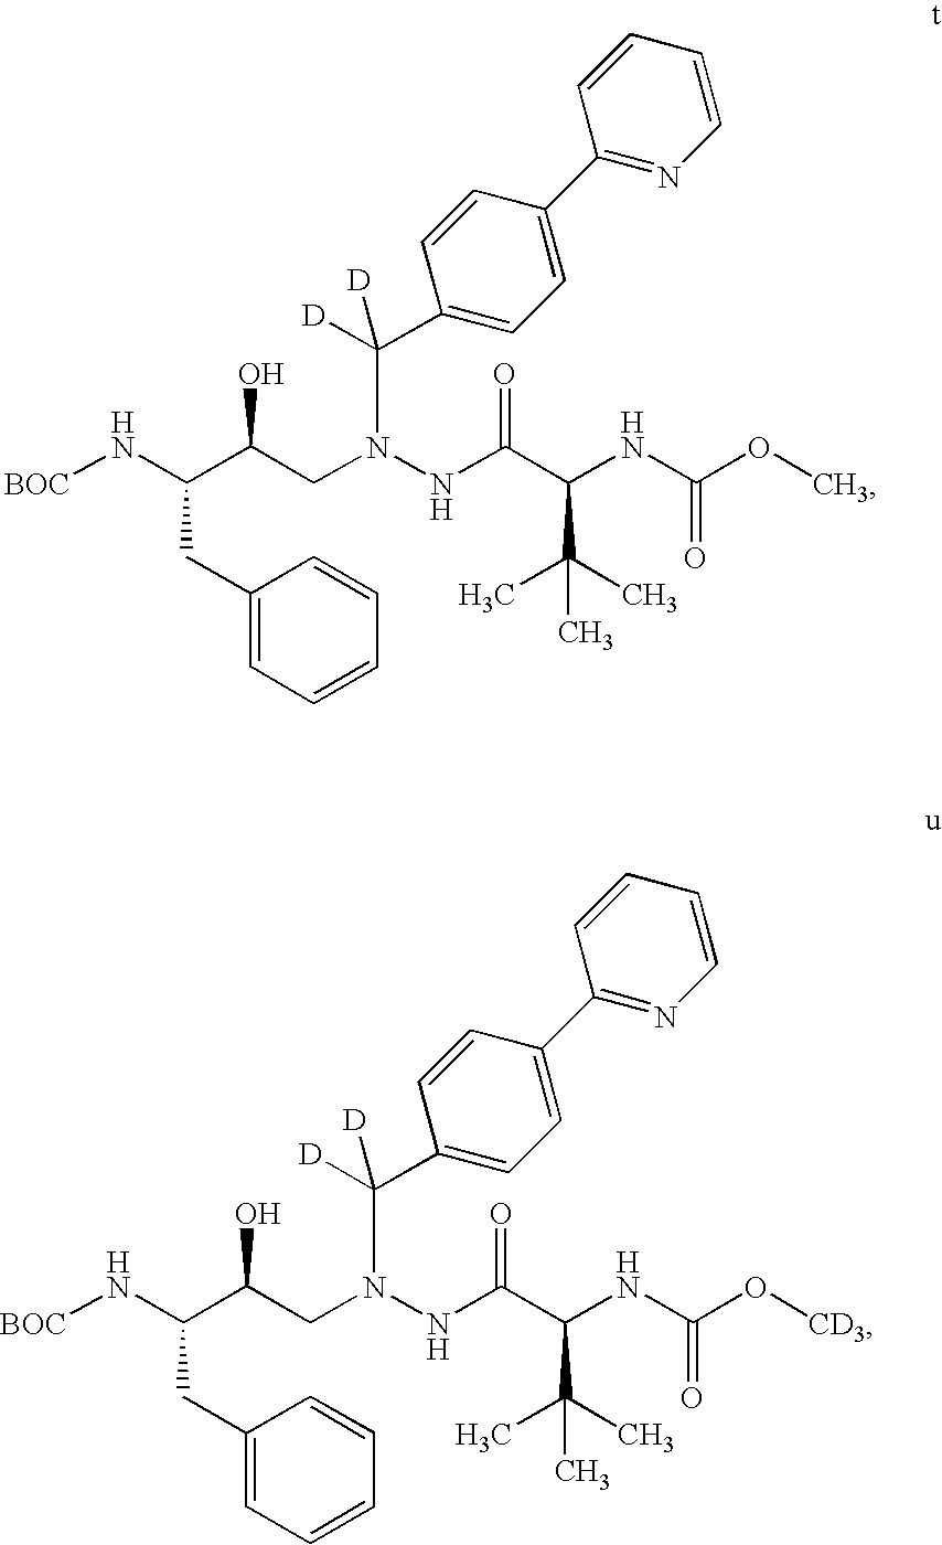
[BOC]NC(CC1=CC=CC=C1)C(CN(NC(C(C(C)(C)C)NC(=O)OC)=O)C([D])([D])C1=CC=C(C2=NC=CC=C2)C=C1)O.[BOC]NC(CC1=CC=CC=C1)C(CN(NC(C(C(C)(C)C)NC(=O)O[CD3])=O)C([D])([D])C1=CC=C(C2=NC=CC=C2)C=C1)O
